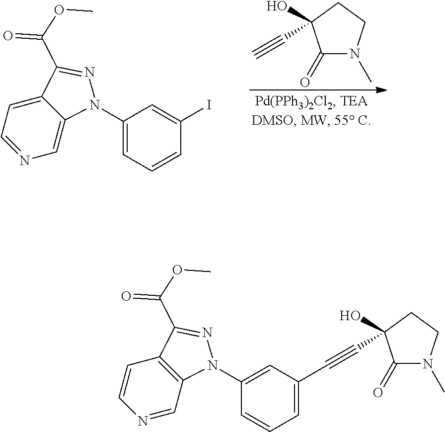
C1(=O)N(C)CCC1(O)C#C.C1(N2C3=CN=CC=C3C(C(=O)OC)=N2)=CC=CC(I)=C1.C1(N2C3=C(C=CN=C3)C(C(=O)OC)=N2)=CC(C#CC2(O)C(=O)N(C)CC2)=CC=C1
